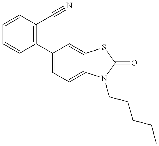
C1=CC(C2=CC=C3C(=C2)SC(=O)N3CCCCC)=C(C#N)C=C1
